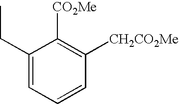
[CO2Me]C1=C([CH2CO2Me])C=CC=C1CC
